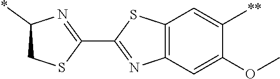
C1(C2=NC(*)CS2)=NC2=C(S1)C=C([**])C(OC)=C2
